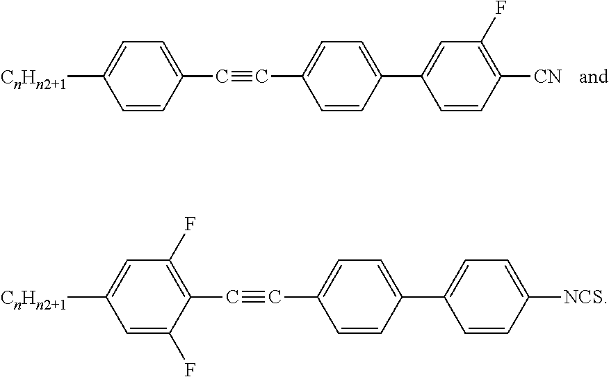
C1=CC(C#CC2=CC=C(C3=CC(F)=C([CN])C=C3)C=C2)=CC=C1[CnHn2+1].C1=C(F)C(C#CC2=CC=C(C3=CC=C([NCS])C=C3)C=C2)=C(F)C=C1[CnHn2+1]
